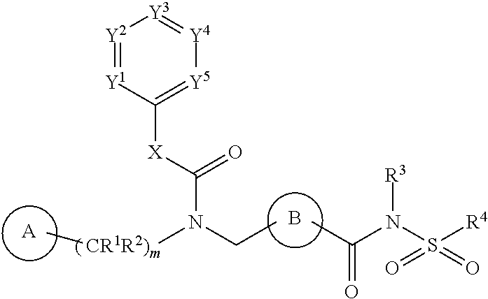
[A].[Y2]1=[Y1]C([X]C(N(CC)[CR1R2)m]C)=O)=[Y5][Y4]=[Y3]1.B.CC(N([R3])S([R4])(=O)=O)=O
